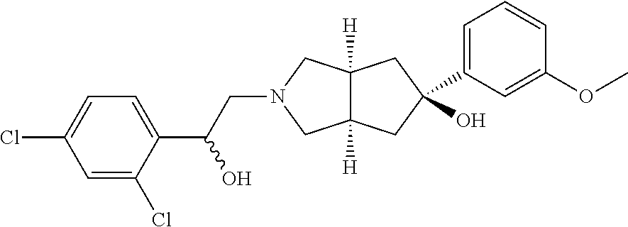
C1=C(Cl)C(C(CN2CC3([H])C([H])(C2)CC(C2=CC=CC(OC)=C2)(O)C3)O)=CC=C1Cl
